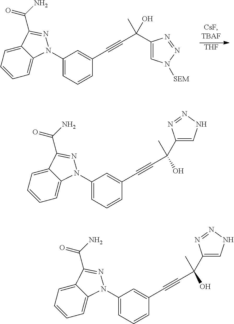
[THF].C12=CC=CC=C1N(C1=CC=CC(C#CC(C3=CN([SEM])N=N3)(O)C)=C1)N=C2C(N)=O.C12=CC=CC=C1N(C1=CC=CC(C#CC(C)(C3=CNN=N3)O)=C1)N=C2C(N)=O.C12=CC=CC=C1N(C1=CC=CC(C#CC(C)(C3=CNN=N3)O)=C1)N=C2C(N)=O
